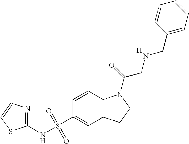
C1(NS(C2=CC3=C(C=C2)N(C(=O)CNCC2=CC=CC=C2)CC3)(=O)=O)=NC=CS1.[H]
